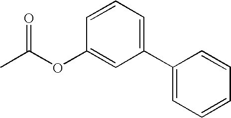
C1(C2=CC=CC(OC(C)=O)=C2)=CC=CC=C1
